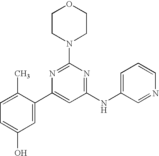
C1(NC2=CC=CN=C2)=NC(N2CCOCC2)=NC(C2=CC(O)=CC=C2C)=C1
